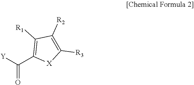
[Y]C(C1=C([R1])C([R2])=C([R3])[X]1)=O
